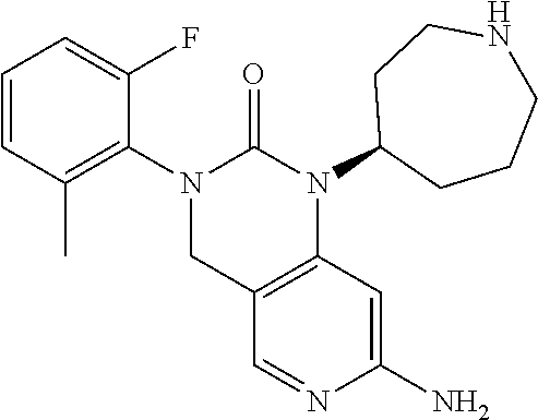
C1=CC(C)=C(N2CC3=C(N(C4CCCNCC4)C2=O)C=C(N)N=C3)C(F)=C1
